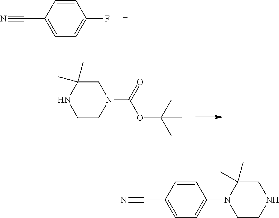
C1(C#N)=CC=C(F)C=C1.C1CN(C(=O)OC(C)(C)C)CC(C)(C)N1.C1(C#N)=CC=C(N2CCNCC2(C)C)C=C1
